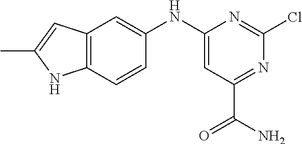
C12=C(C=CC(NC3=CC(C(N)=O)=NC(Cl)=N3)=C1)NC(C)=C2
